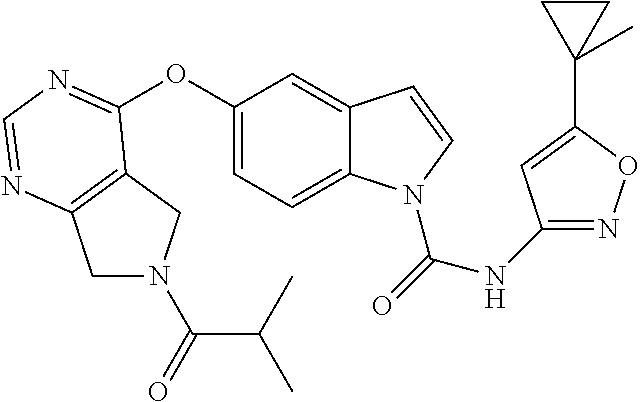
O(C1=CC=C2C(=C1)C=CN2C(=O)NC1=NOC(C2(C)CC2)=C1)C1=NC=NC2=C1CN(C(=O)C(C)C)C2
